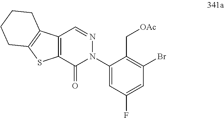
C12=C(C(=O)N(C3=CC(F)=CC(Br)=C3C[OAc])N=C1)SC1=C2CCCC1
